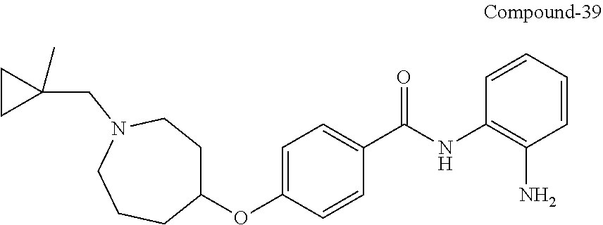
C1(OC2=CC=C(C(=O)NC3=C(N)C=CC=C3)C=C2)CCN(CC2(C)CC2)CCC1
